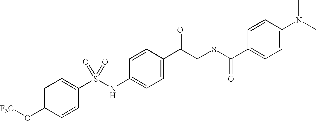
C1=C(C(CSC(C2=CC=C(N(C)C)C=C2)=O)=O)C=CC(NS(C2=CC=C(O[F3C])C=C2)(=O)=O)=C1
